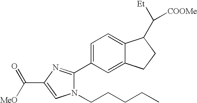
N1(CCCCC)C(C2=CC=C3C(=C2)CCC3C([Et])[COOMe])=NC(C([MeO])=O)=C1
